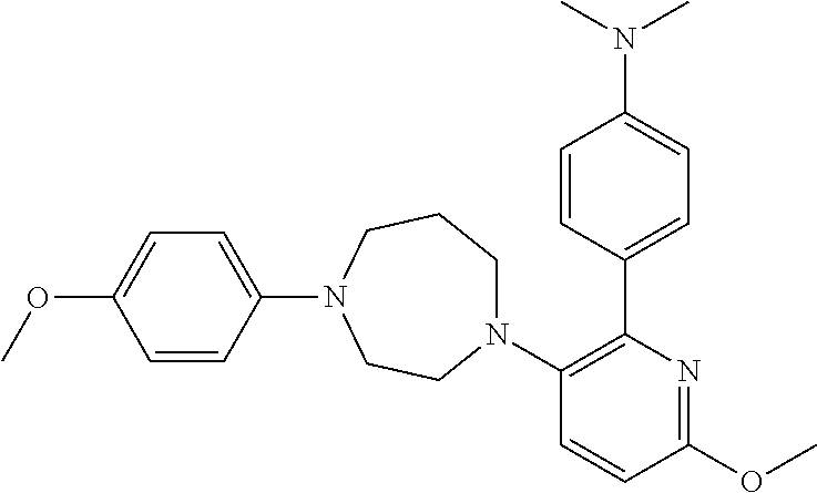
COC1=CC=C(N2CCCN(C3=C(C4=CC=C(N(C)C)C=C4)N=C(OC)C=C3)CC2)C=C1
